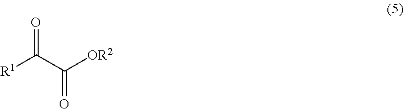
[R1]C(C([OR2])=O)=O
